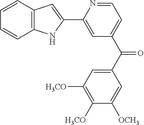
C1(C2=CC3=C(N2)C=CC=C3)=CC(C(C2=CC([H3CO])=C([H3CO])C([OCH3])=C2)=O)=CC=N1
